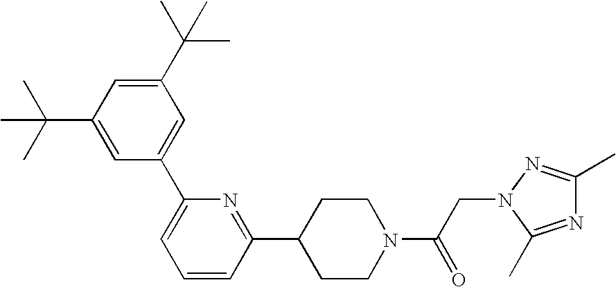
C1(C(C)(C)C)=CC(C(C)(C)C)=CC(C2=CC=CC(C3CCN(C(CN4C(C)=NC(C)=N4)=O)CC3)=N2)=C1
